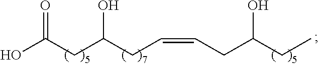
OC(CC(CC=CCC(CC)O)O)=O
